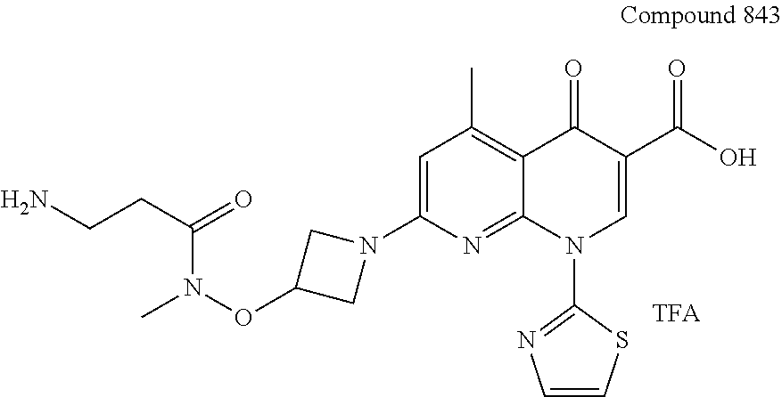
N(OC1CN(C2=CC(C)=C3C(=N2)N(C2=NC=CS2)C=C(C(O)=O)C3=O)C1)(C)C(=O)CCN
